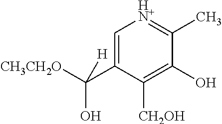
C1=C(C([CH3CH2O])(O)[H])C([CH2OH])=C(O)C(C)=[HN+]1
